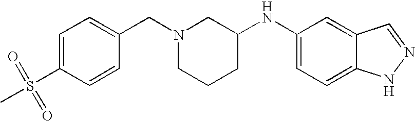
C1=C(S(=O)(=O)C)C=CC(CN2CCCC(NC3=CC=C4C(=C3)C=NN4)C2)=C1
